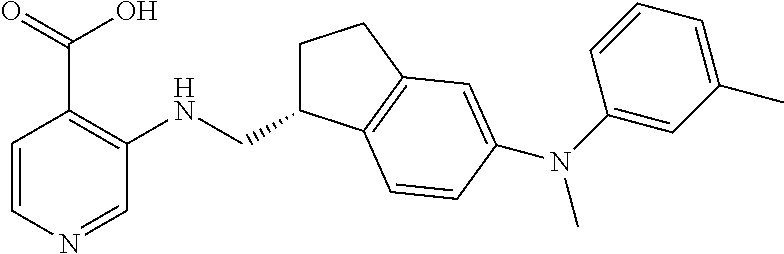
C1=CN=CC(NCC2CCC3=C2C=CC(N(C2=CC(C)=CC=C2)C)=C3)=C1C(=O)O
